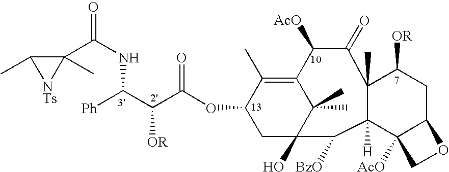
O(C1CC2(O)C(C)(C)C(=C1C)C([AcO])C(=O)C1(C)C([H])(C2[BzO])C2([AcO])C(CC1[OR])OC2)C(C([OR])C([Ph])NC(=O)C1(C)C(C)[NTs]1)=O
